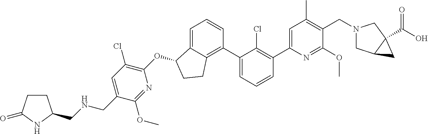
N1=C(OC)C(CN2CC3CC3(C(=O)O)C2)=C(C)C=C1C1=C(Cl)C(C2=C3C(=CC=C2)C(OC2=C(Cl)C=C(CNCC4CCC(=O)N4)C(OC)=N2)CC3)=CC=C1
